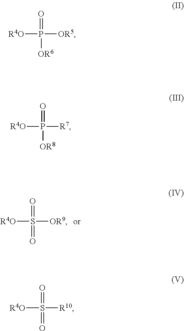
[R4O]S(=O)([OR9])=O.[R4O]P(=O)([R7])[OR8].[R4O]S(=O)([R10])=O.[R4O]P(=O)([OR5])[OR6]
